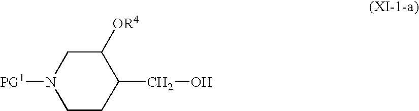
C1CC(CO)C([OR4])CN1[PG1]
